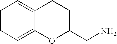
C1=CC=C2C(=C1)CCC(CN)O2
